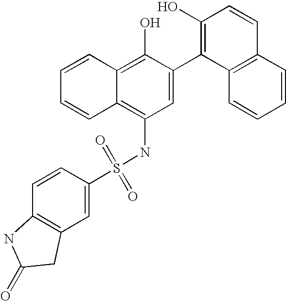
S(NC1=C2C(=C(O)C(C3=C(O)C=CC4=C3C=CC=C4)=C1)C=CC=C2)(=O)(=O)C1=CC2=C(C=C1)NC(=O)C2
